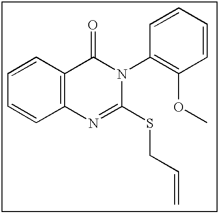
C1=CC2=C(C=C1)N=C(SCC=C)N(C1=C(OC)C=CC=C1)C2=O
